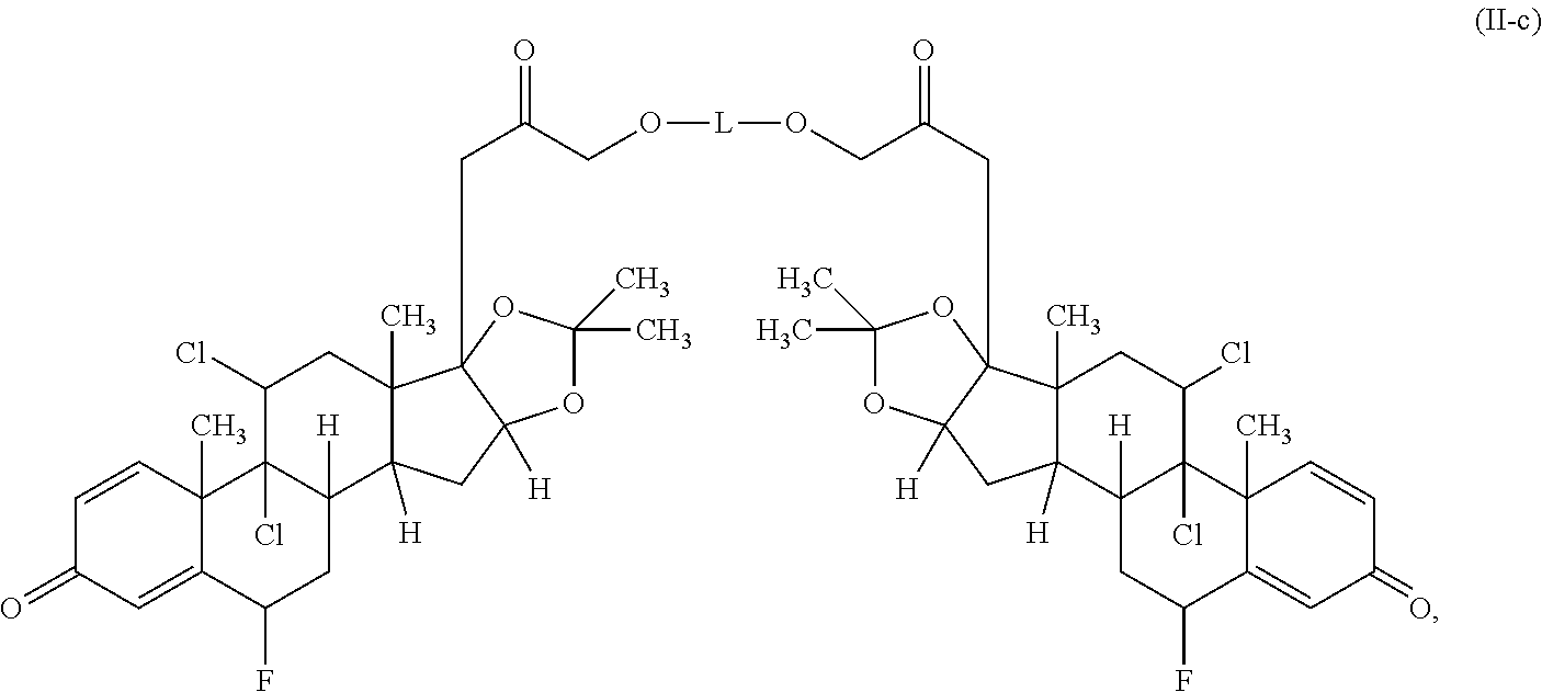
C12(C)C([H])(C3([H])C(Cl)(C(Cl)C1)C1(C)C(=CC(=O)C=C1)C(F)C3)CC1([H])C2(CC(CO[L]OCC(CC23C4(C)C([H])(C5([H])C(Cl)(C(Cl)C4)C4(C)C(=CC(=O)C=C4)C(F)C5)CC2([H])OC(C)(C)O3)=O)=O)OC(C)(C)O1
